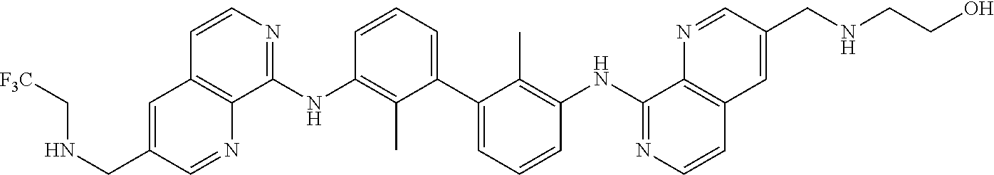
C1=CC=C(C2=CC=CC(NC3=NC=CC4=C3N=CC(CNCCO)=C4)=C2C)C(C)=C1NC1=NC=CC2=C1N=CC(CNC[F3C])=C2
